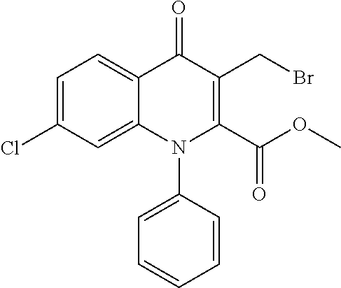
C1=C(Cl)C=C2C(=C1)C(=O)C(CBr)=C(C(OC)=O)N2C1=CC=CC=C1
